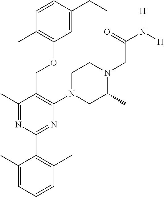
C1=C(CC)C=CC(C)=C1OCC1=C(N2CC(C)N(CC(N([H])[H])=O)CC2)N=C(C2=C(C)C=CC=C2C)N=C1C
